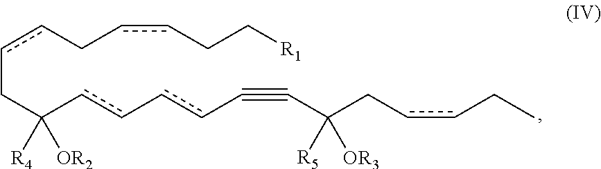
c(cCC[R1])CccCC(cc-ccC#CC(CccCC)([R5])[OR3])([R4])[OR2]
